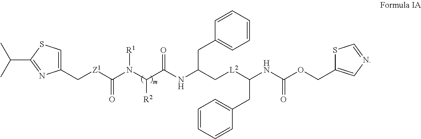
C1(C[Z1]C(N(C(C(NC(C[L2]C(CC2=CC=CC=C2)NC(=O)OCC2=CN=CS2)CC2=CC=CC=C2)=O)[R2])[R1])=O)=CSC(C(C)C)=N1
